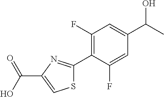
C1(F)=C(C2=NC(C(O)=O)=CS2)C(F)=CC(C(O)C)=C1
